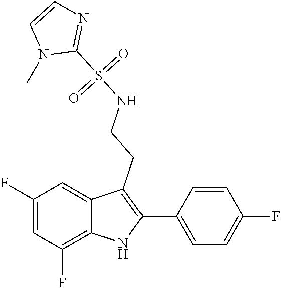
N1=C(S(=O)(=O)NCCC2=C(C3=CC=C(F)C=C3)NC3=C(F)C=C(F)C=C23)N(C)C=C1
